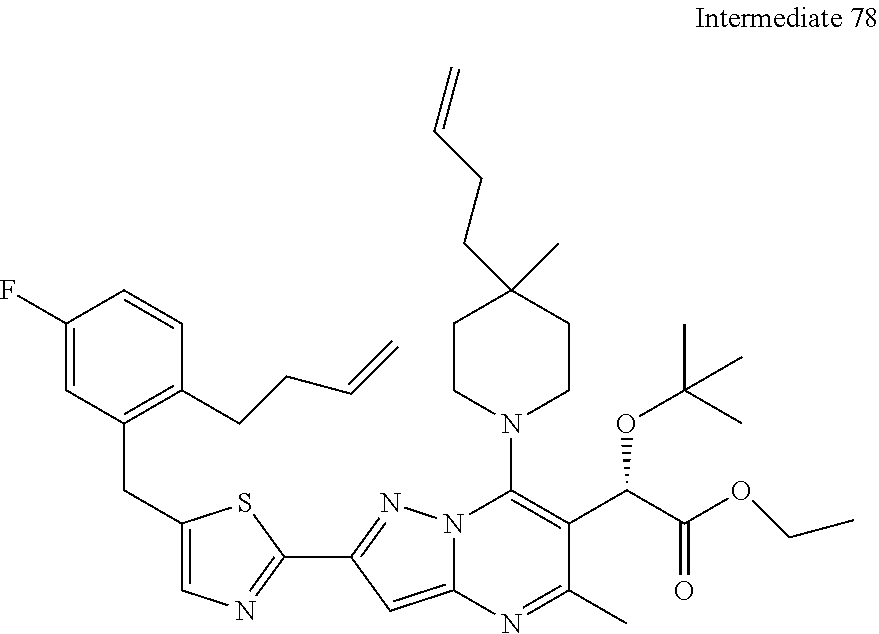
C1(F)=CC(CC2=CN=C(C3=NN4C(=C3)N=C(C)C(C(C(OCC)=O)OC(C)(C)C)=C4N3CCC(C)(CCC=C)CC3)S2)=C(CCC=C)C=C1
